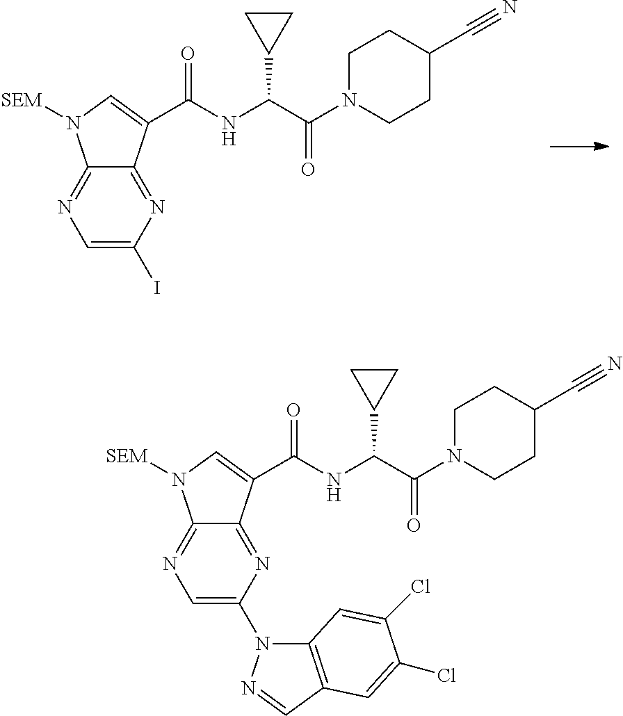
C1=C(I)N=C2C(=N1)N([SEM])C=C2C(NC(C(N1CCC(C#N)CC1)=O)C1CC1)=O.C1=C(N2C3=C(C=N2)C=C(Cl)C(Cl)=C3)N=C2C(=N1)N([SEM])C=C2C(NC(C(N1CCC(C#N)CC1)=O)C1CC1)=O
